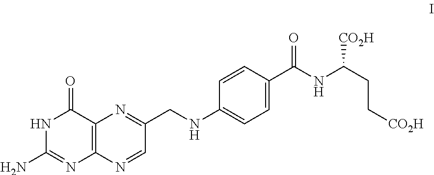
C12=C(N=CC(CNC3=CC=C(C(NC(CC[CO2H])[CO2H])=O)C=C3)=N1)N=C(N)NC2=O
